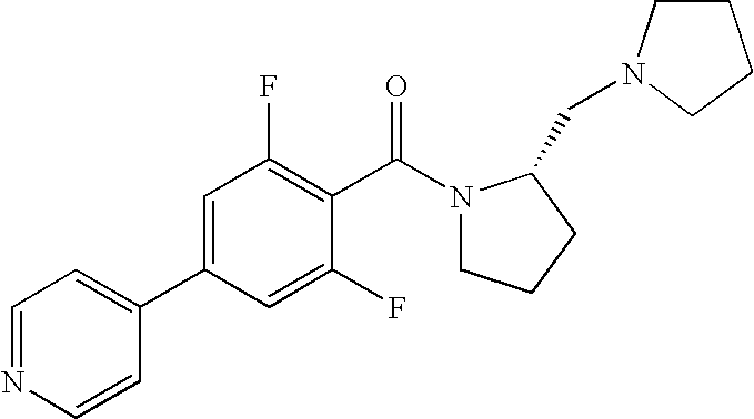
C1(C2=CC(F)=C(C(N3CCCC3CN3CCCC3)=O)C(F)=C2)=CC=NC=C1
